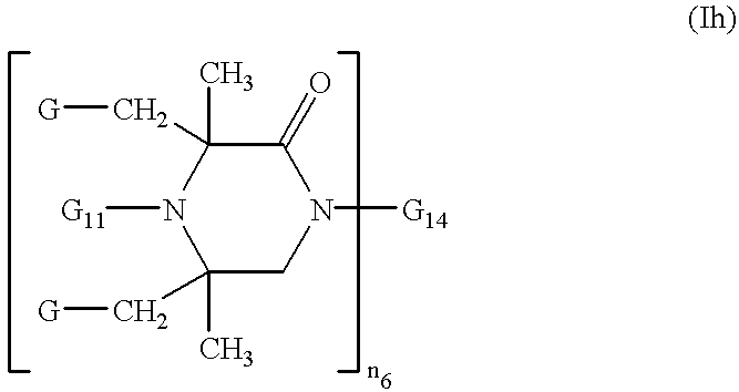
C1N([G14])C(=O)C(C)(C[G])N([G11])C1(C)C[G]
